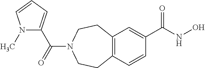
C12=C(C=C(C(=O)NO)C=C1)CCN(C(C1=CC=CN1C)=O)CC2
